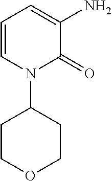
C1=CN(C2CCOCC2)C(=O)C(N)=C1
